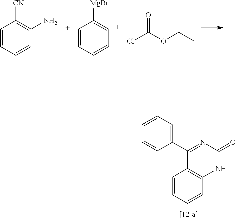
C1=CC=CC(N)=C1[CN].C1=CC=CC=C1[MgBr].ClC(OCC)=O.C1=CC=C(C2=NC(=O)NC3=C2C=CC=C3)C=C1
